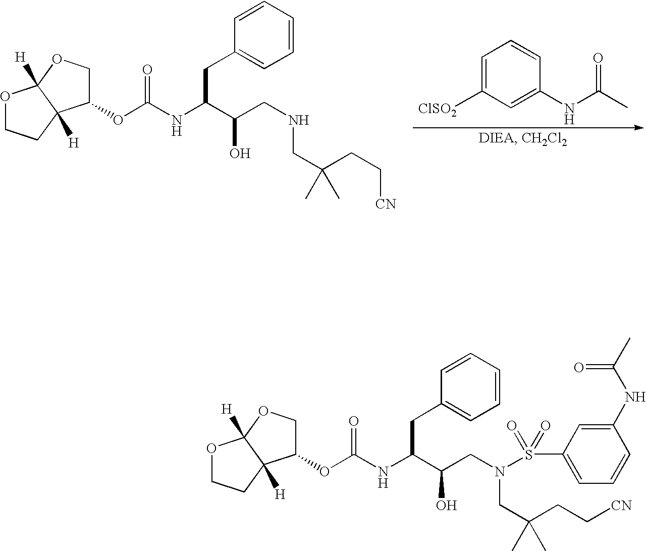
C1=C([ClSO2])C=C(NC(C)=O)C=C1.O1CCC2([H])C1([H])OCC2OC(NC(C(CNCC(CC[CN])(C)C)O)CC1=CC=CC=C1)=O.O1CCC2([H])C1([H])OCC2OC(NC(C(CN(CC(CC[CN])(C)C)S(C1=CC=CC(NC(C)=O)=C1)(=O)=O)O)CC1=CC=CC=C1)=O
